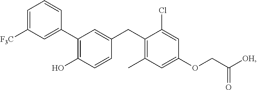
C1(C2=C(O)C=CC(CC3=C(C)C=C(OCC([OH])=O)C=C3Cl)=C2)=CC([F3C])=CC=C1
